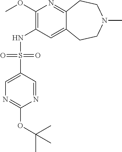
C1(OC)=C(NS(C2=CN=C(OC(C)(C)C)N=C2)(=O)=O)C=C2C(=N1)CCN(C)CC2
